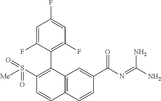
C1(S([Me])(=O)=O)=C(C2=C(F)C=C(F)C=C2F)C2=C(C=C1)C=CC(C(N=C(N)N)=O)=C2
